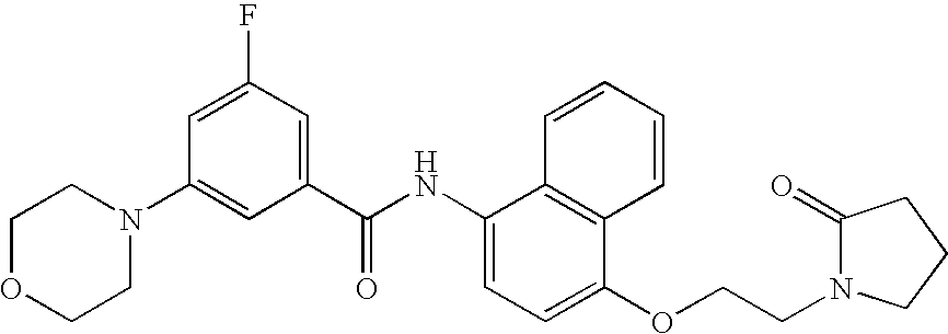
N1(C2=CC(C(NC3=CC=C(OCCN4C(=O)CCC4)C4=C3C=CC=C4)=O)=CC(F)=C2)CCOCC1
